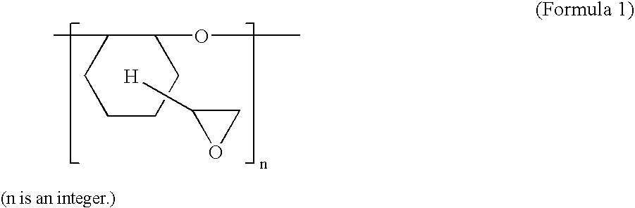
CC1CCCCC1OC.C1([H])CO1
